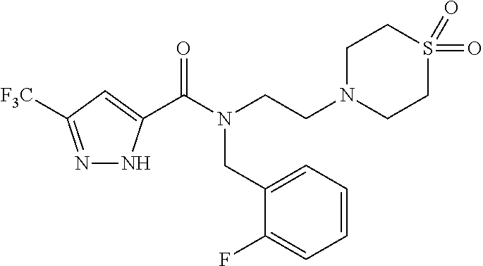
N1=C([F3C])C=C(C(N(CCN2CCS(=O)(=O)CC2)CC2=CC=CC=C2F)=O)N1
